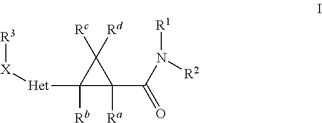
C1([Het][X][R3])([Rb])C(C(N([R1])[R2])=O)([Ra])C1([Rc])[Rd]
